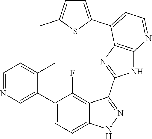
C1=NC=C(C2=CC=C3C(=C2F)C(C2=NC4=C(N2)N=CC=C4C2=CC=C(C)S2)=NN3)C(C)=C1
